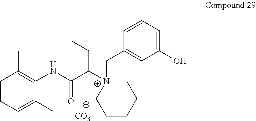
C1=CC=C(C)C(NC(C([N+]2(CC3=CC(O)=CC=C3)CCCCC2)CC)=O)=C1C.[CO3]
